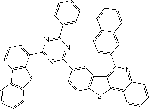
C1=CC=C(C2=NC(C3=CC=CC4=C3SC3=C4C=CC=C3)=NC(C3=CC4=C(SC5=C6C=CC=CC6=NC(C6=CC=C7C=CC=CC7=C6)=C45)C=C3)=N2)C=C1
